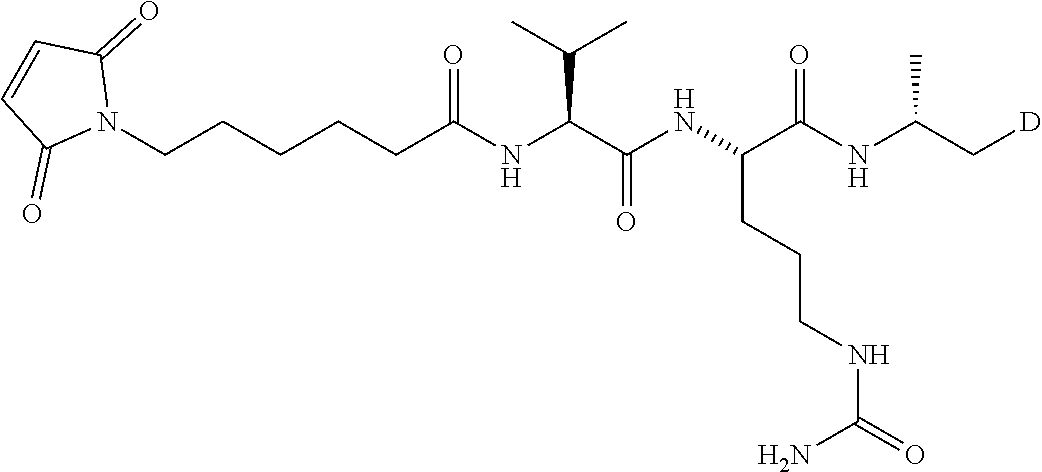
N1(CCCCCC(NC(C(NC(C(NC(C[D])C)=O)CCCNC(=O)N)=O)C(C)C)=O)C(=O)C=CC1=O
